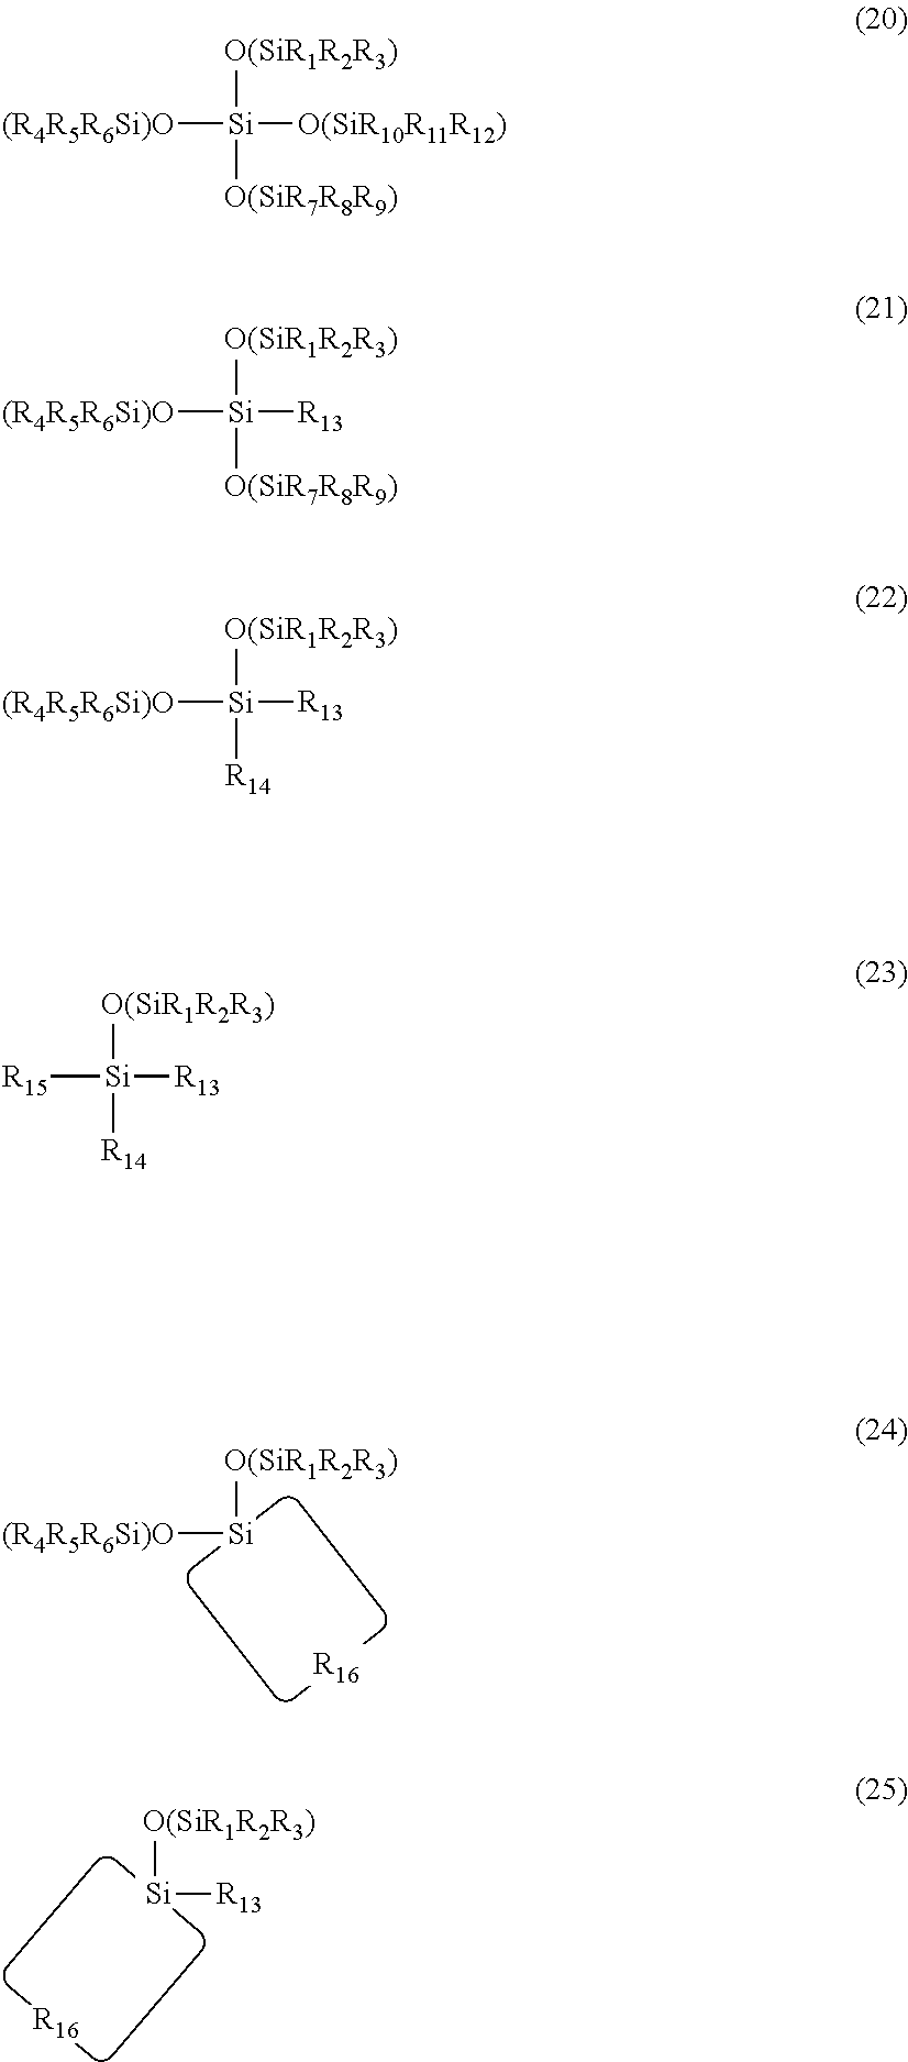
[R16].[(R4R5R6Si)O][Si][O(SiR1R2R3)].[R16].[Si]([R13])[O(SiR1R2R3)].[(R4R5R6Si)O][Si]([O(SiR10R11R12)])([O(SiR1R2R3)])[O(SiR7R8R9)].[(R4R5R6Si)O][Si]([R13])([O(SiR1R2R3)])[R14].[R15][Si]([R13])([O(SiR1R2R3)])[R14].[(R4R5R6Si)O][Si]([R13])([O(SiR1R2R3)])[O(SiR7R8R9)]
